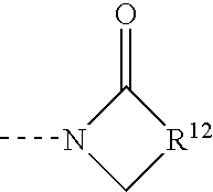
C1[R12]C(=O)N1C
